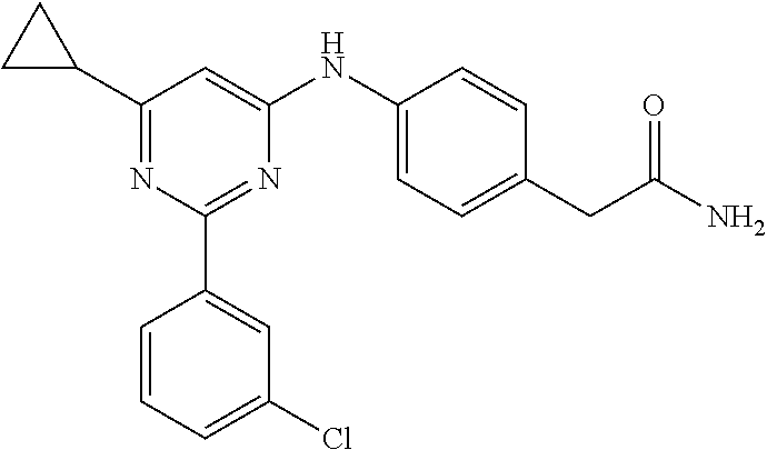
C1=CC=C(Cl)C=C1C1=NC(NC2=CC=C(CC(N)=O)C=C2)=CC(C2CC2)=N1
